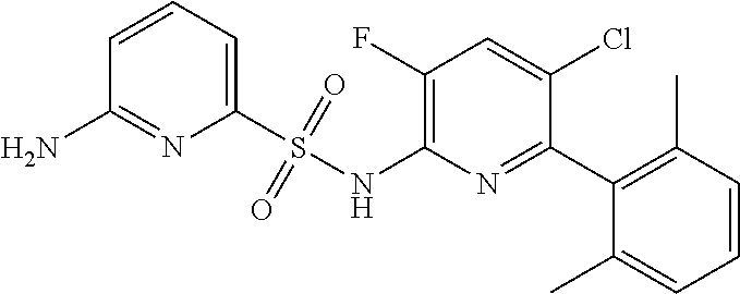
C1(F)=C(NS(C2=CC=CC(N)=N2)(=O)=O)N=C(C2=C(C)C=CC=C2C)C(Cl)=C1
